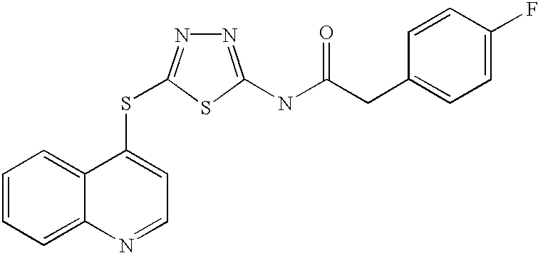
C1=CC=C2C(=C1)C(SC1=NN=C(NC(=O)CC3=CC=C(F)C=C3)S1)=CC=N2
